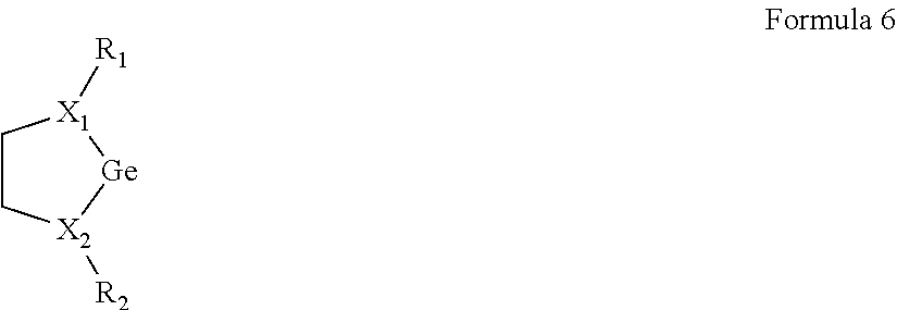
C1C[X2]([R2])[Ge][X1]1[R1]
